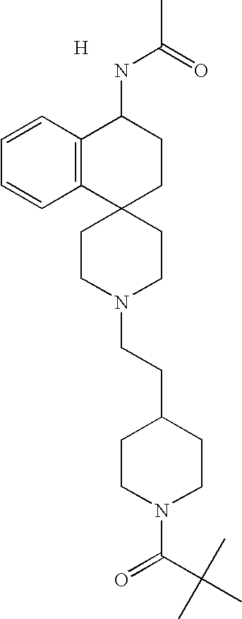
[H].C1CN(CCC2CCN(C(C(C)(C)C)=O)CC2)CCC12CCC(NC(C)=O)C1=C2C=CC=C1
